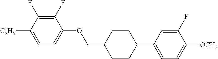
C1(F)=C(F)C([C2H5])=CC=C1OCC1CCC(C2=CC=C([OCH3])C(F)=C2)CC1
